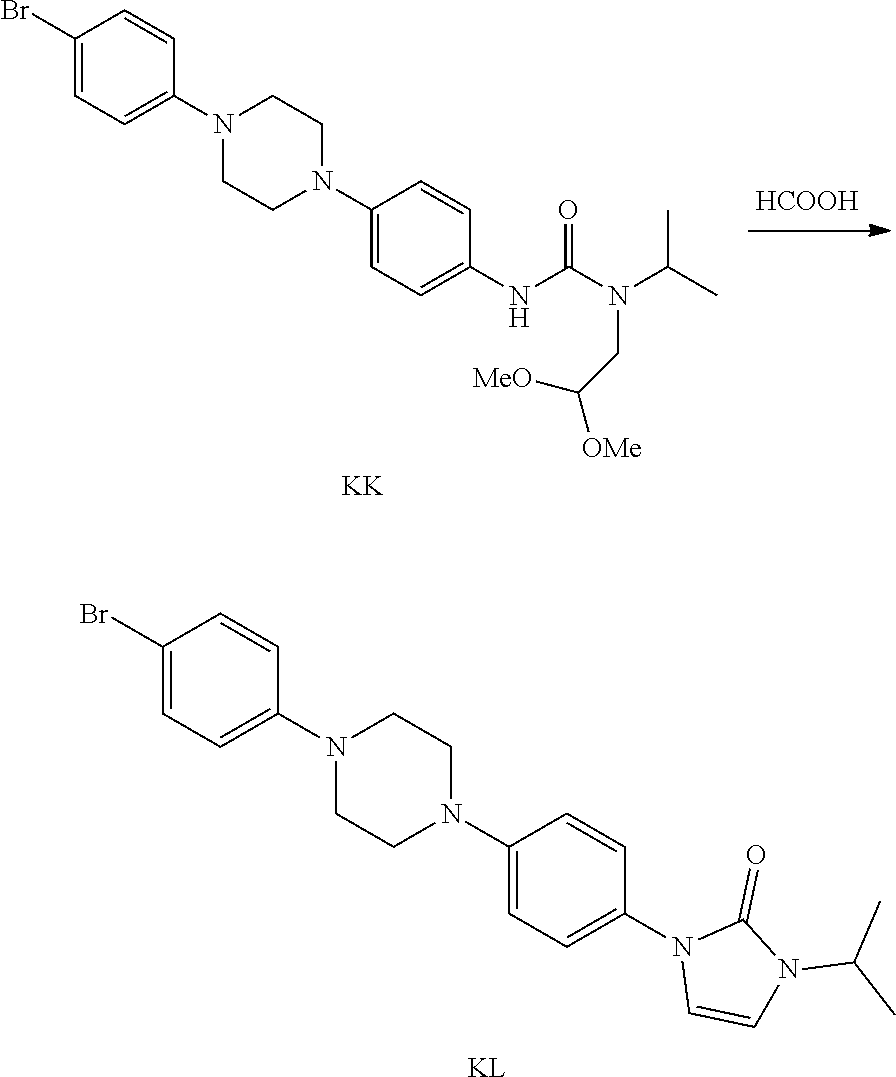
[HCOOH].C1(Br)=CC=C(N2CCN(C3=CC=C(NC(N(C(C)C)CC([OMe])[MeO])=O)C=C3)CC2)C=C1.[KK].C1(Br)=CC=C(N2CCN(C3=CC=C(N4C=CN(C(C)C)C4=O)C=C3)CC2)C=C1.[KL]
